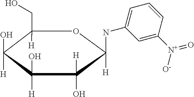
C1(CO)([H])C(O)([H])C([H])(O)C([H])(O)C(NC2=CC=CC([N+]([O-])=O)=C2)([H])O1
